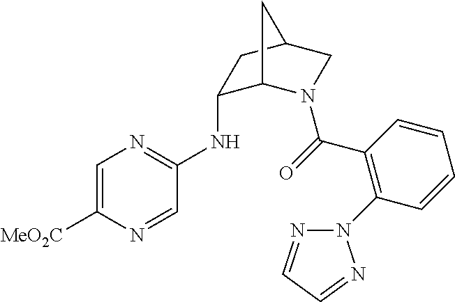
N(C1C2N(C(=O)C3=C(N4N=CC=N4)C=CC=C3)CC(C1)C2)C1=NC=C([MeO2C])N=C1
